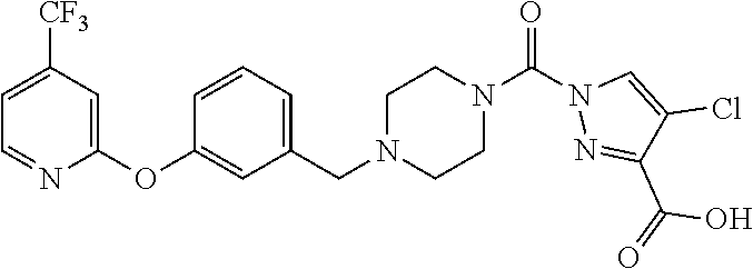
C1=C([CF3])C=C(OC2=CC(CN3CCN(C(N4N=C(C(=O)O)C(Cl)=C4)=O)CC3)=CC=C2)N=C1
